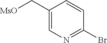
C1(C[MsO])=CN=C(Br)C=C1
